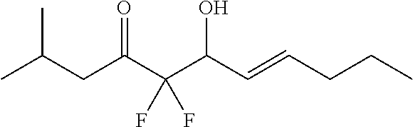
C(CC(C(C(C=CCCC)O)(F)F)=O)(C)C
